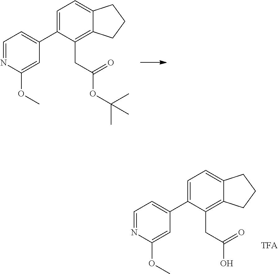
C1=C(C2=CC=NC(OC)=C2)C(CC(=O)O)=C2C(=C1)CCC2.C1=C(C2=CC=NC(OC)=C2)C(CC(=O)OC(C)(C)C)=C2C(=C1)CCC2
